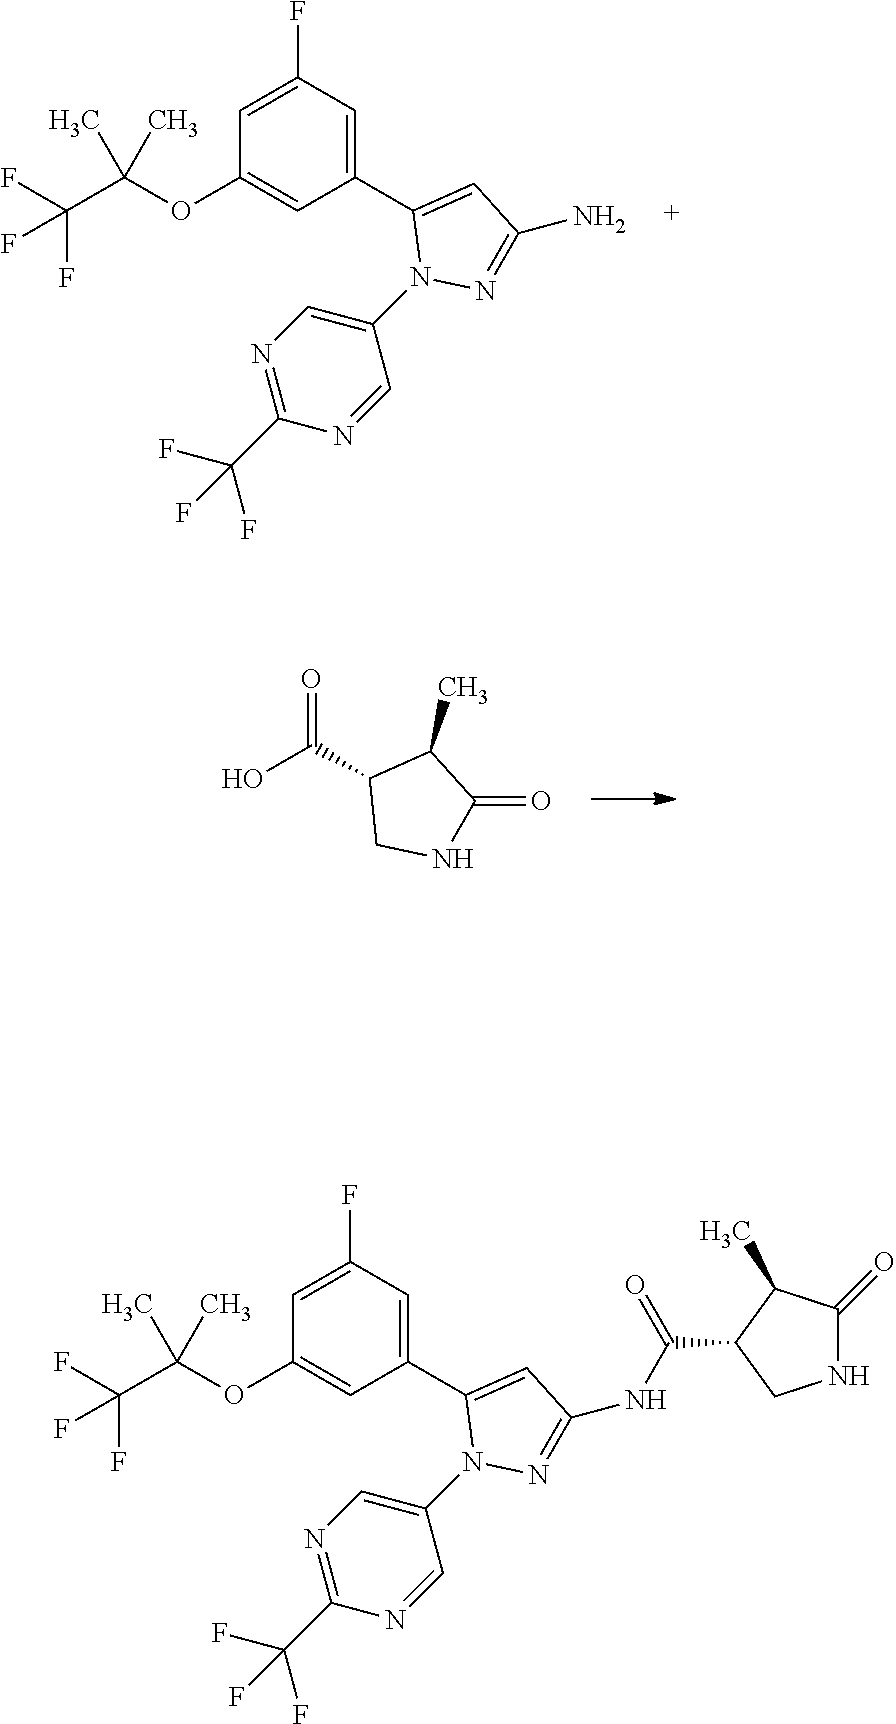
C1=C(F)C=C(C2=CC(N)=NN2C2=CN=C(C(F)(F)F)N=C2)C=C1OC(C(F)(F)F)(C)C.O=C(C1CNC(=O)C1C)O.C1=C(F)C=C(C2=CC(NC(C3CNC(=O)C3C)=O)=NN2C2=CN=C(C(F)(F)F)N=C2)C=C1OC(C(F)(F)F)(C)C
